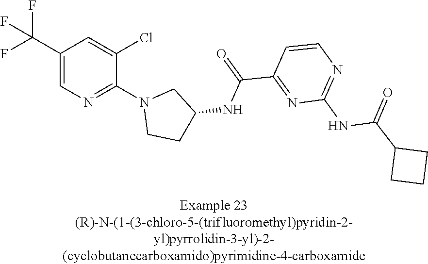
C1(C(F)(F)F)=CN=C(N2CCC(NC(C3=NC(NC(C4CCC4)=O)=NC=C3)=O)C2)C(Cl)=C1
